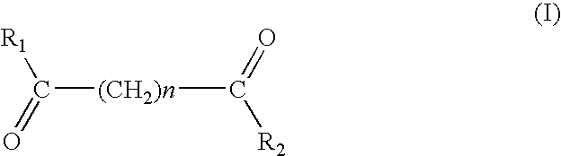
[(CH2)n](C(=O)[R2])C([R1])=O
